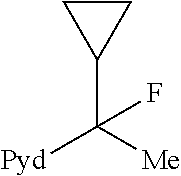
C1CC1C([Me])([Pyd])F
